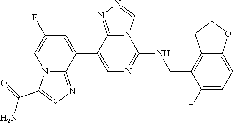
C1(NCC2=C3CCOC3=CC=C2F)=NC=C(C2=CC(F)=CN3C2=NC=C3C(=O)N)C2=NN=CN12
